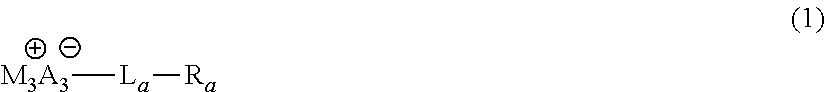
[M3A3][La][Ra]
